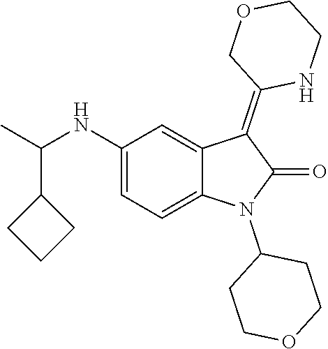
C1(NC(C)C2CCC2)=CC=C2C(=C1)C(=C1NCCOC1)C(=O)N2C1CCOCC1
